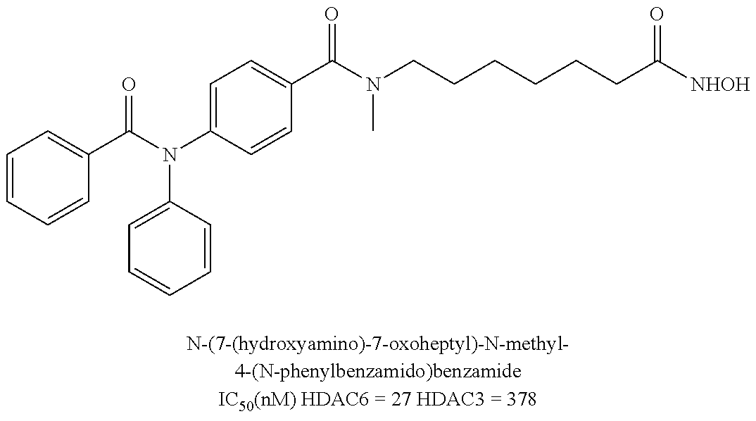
N(C1=CC=C(C(N(CCCCCCC([NHOH])=O)C)=O)C=C1)(C(C1=CC=CC=C1)=O)C1=CC=CC=C1
